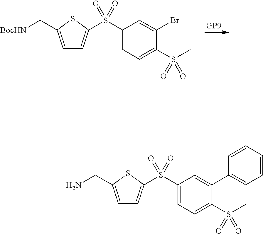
C1(S(=O)(=O)C2=CC=C(C[BocHN])S2)=CC=C(S(C)(=O)=O)C(Br)=C1.C1(S(=O)(=O)C2=CC=C(CN)S2)=CC=C(S(C)(=O)=O)C(C2=CC=CC=C2)=C1
